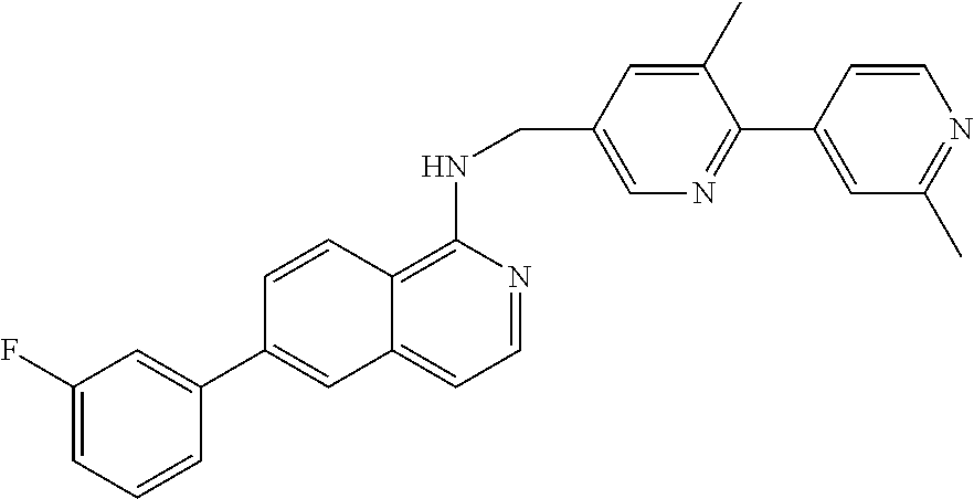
C12=C(NCC3=CN=C(C4=CC(C)=NC=C4)C(C)=C3)N=CC=C1C=C(C1=CC(F)=CC=C1)C=C2
